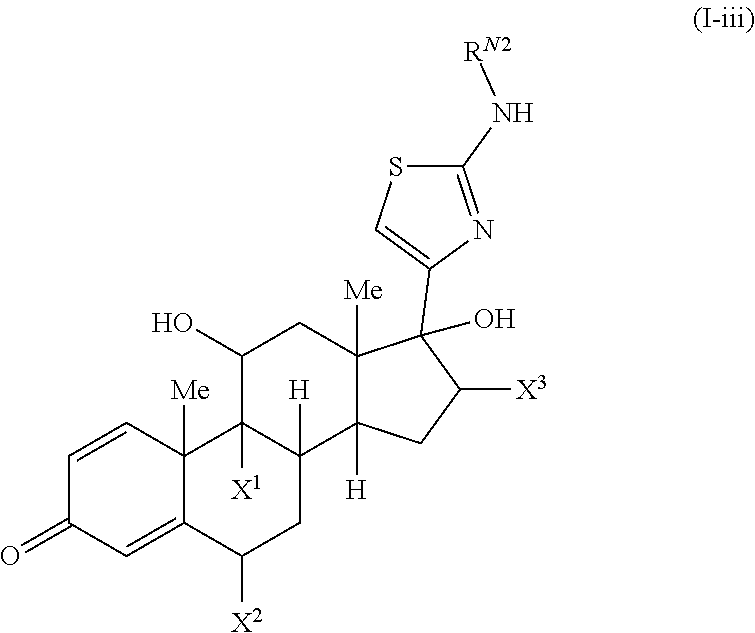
C1=CC2([Me])C(=CC1=O)C([X2])CC1([H])C2([X1])C(O)CC2([Me])C1([H])CC([X3])C2(O)C1=CSC(N[RN2])=N1
